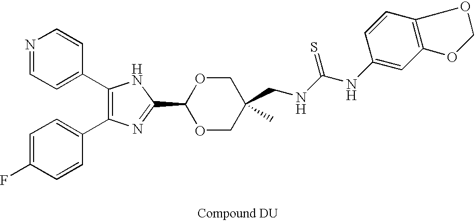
C1(C2=CC=NC=C2)=C(C2=CC=C(F)C=C2)N=C(C2OCC(C)(CNC(NC3=CC4=C(C=C3)OCO4)=S)CO2)N1
